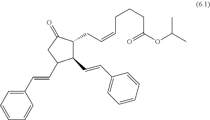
C1(C=CC2C(C=CC3=CC=CC=C3)C(CC=CCCCC(OC(C)C)=O)C(=O)C2)=CC=CC=C1
